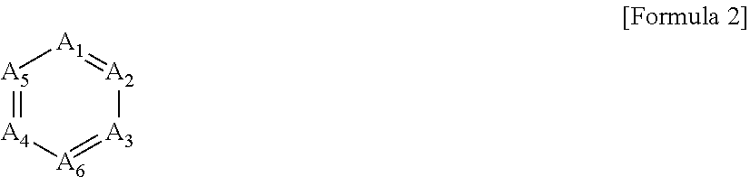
[A5]1=[A4][A6]=[A3][A2]=[A1]1
